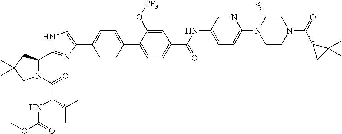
N1(C(=O)C(NC(OC)=O)C(C)C)C(C2=NC(C3=CC=C(C4=CC=C(C(NC5=CC=C(N6CCN(C(=O)C7CC7(C)C)CC6C)N=C5)=O)C=C4O[CF3])C=C3)=CN2)CC(C)(C)C1
